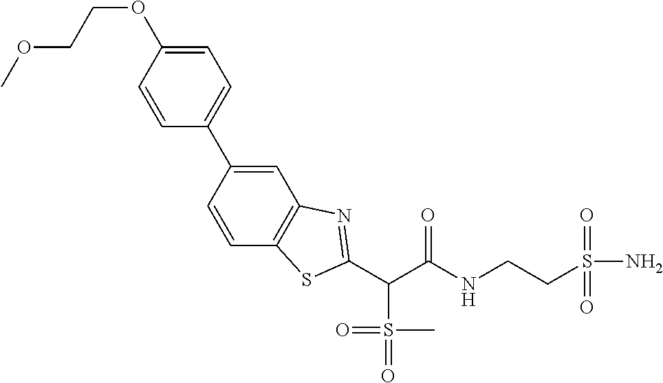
C(C(NCCS(N)(=O)=O)=O)(C1=NC2=C(C=CC(C3=CC=C(OCCOC)C=C3)=C2)S1)S(=O)(=O)C
